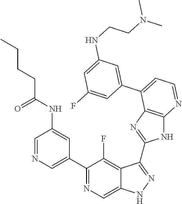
C1=NC=C(C2=NC=C3C(=C2F)C(C2=NC4=C(N2)N=CC=C4C2=CC(NCCN(C)C)=CC(F)=C2)=NN3)C=C1NC(CCCC)=O
